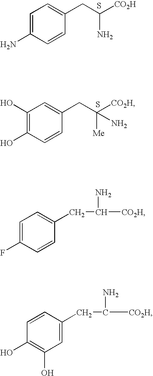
C1=C(N)C=CC(CC(N)[CO2H])=C1.S.C1(O)=C(O)C=CC(CC([Me])([CO2H])N)=C1.S.C1=C(F)C=CC(CC(N)[CO2H])=C1.C1=CC(CC(N)[CO2H])=CC(O)=C1O
